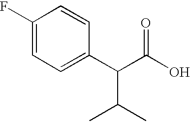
C1(F)=CC=C(C(C(O)=O)C(C)C)C=C1
